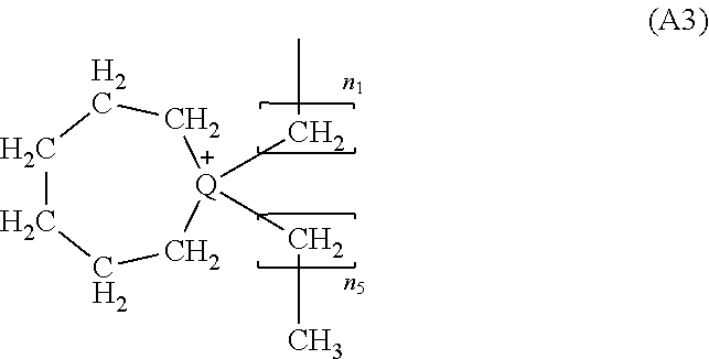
[Q]1(CC)(CC)CCCCCC1
